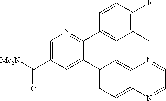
C1=C(C([Me2N])=O)C=C(C2=CC=C3C(=C2)N=CC=N3)C(C2=CC(C)=C(F)C=C2)=N1
